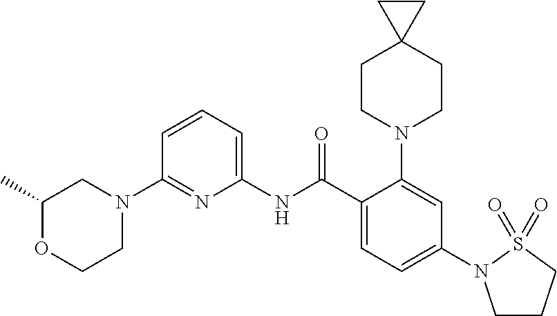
N1(C2=NC(NC(C3=CC=C(N4CCCS4(=O)=O)C=C3N3CCC4(CC3)CC4)=O)=CC=C2)CC(C)OCC1
